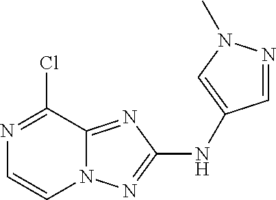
N1=C(Cl)C2=NC(NC3=CN(C)N=C3)=NN2C=C1
